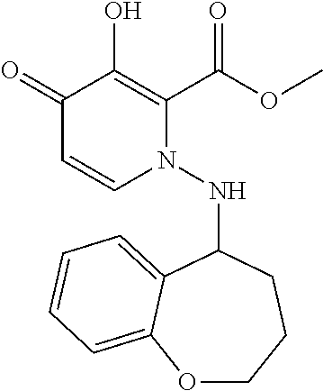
C1(=O)C=CN(NC2C3=CC=CC=C3OCCC2)C(C(OC)=O)=C1O
